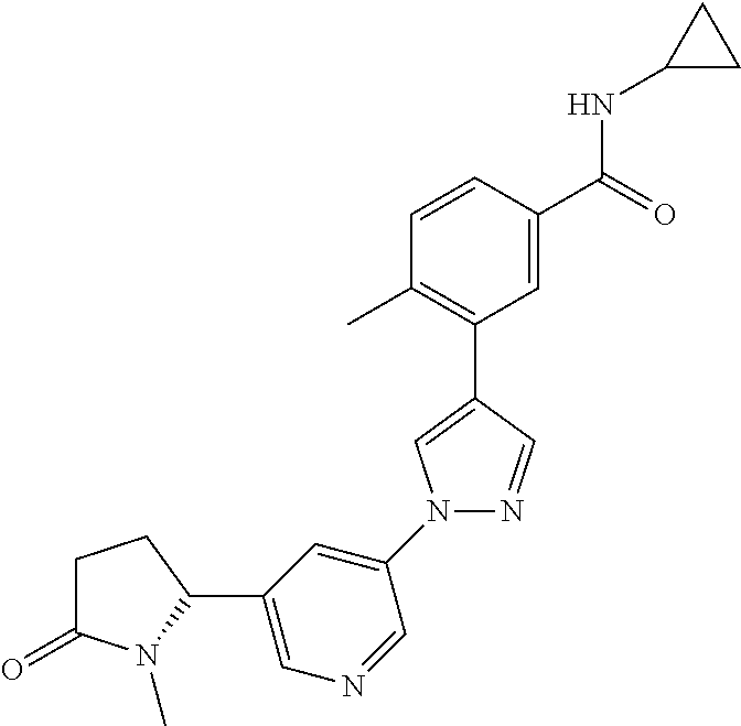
C1=CC(C(=O)NC2CC2)=CC(C2=CN(C3=CC(C4N(C)C(=O)CC4)=CN=C3)N=C2)=C1C
